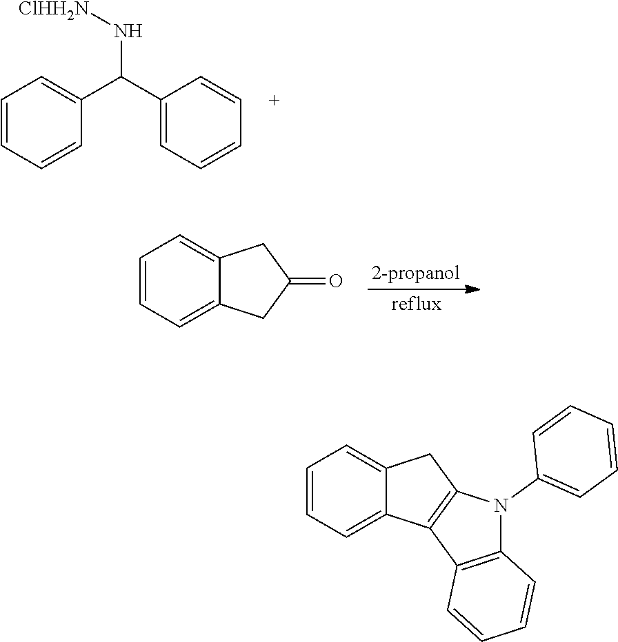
C1=CC=CC(C(C2=CC=CC=C2)N[ClHH2N])=C1.C1=CC=C2C(=C1)CC(=O)C2.C12=CC=CC=C1C1=C(C2)N(C2=CC=CC=C2)C2=C1C=CC=C2
